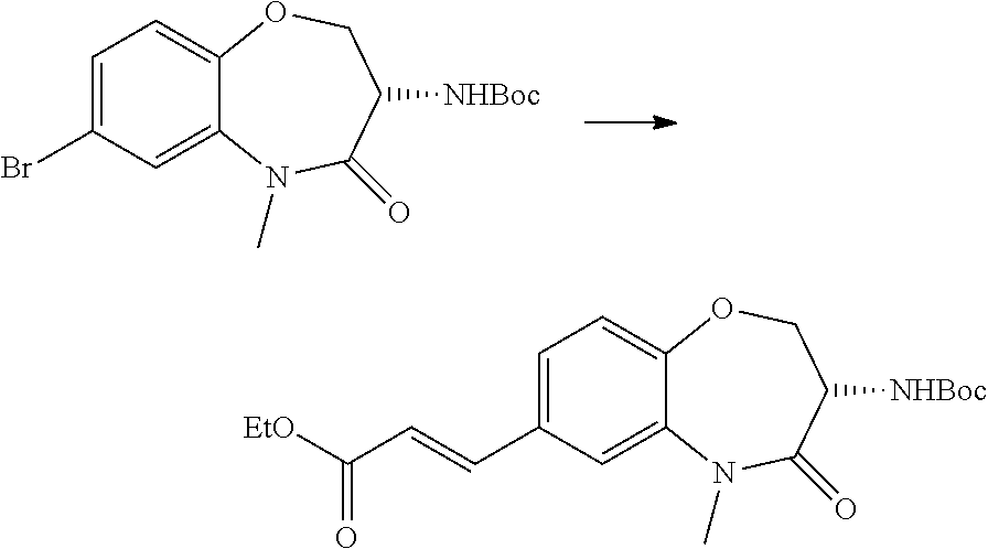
C1=C(Br)C=C2C(=C1)OCC([NHBoc])C(=O)N2C.C1=C(C=CC([EtO])=O)C=C2C(=C1)OCC([NHBoc])C(=O)N2C
